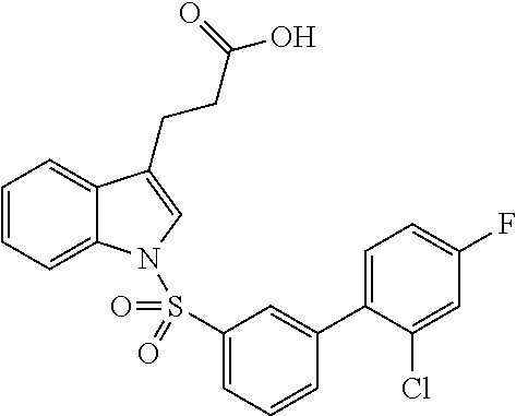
C1=CC=C2C(=C1)C(CCC(O)=O)=CN2S(C1=CC=CC(C2=CC=C(F)C=C2Cl)=C1)(=O)=O
